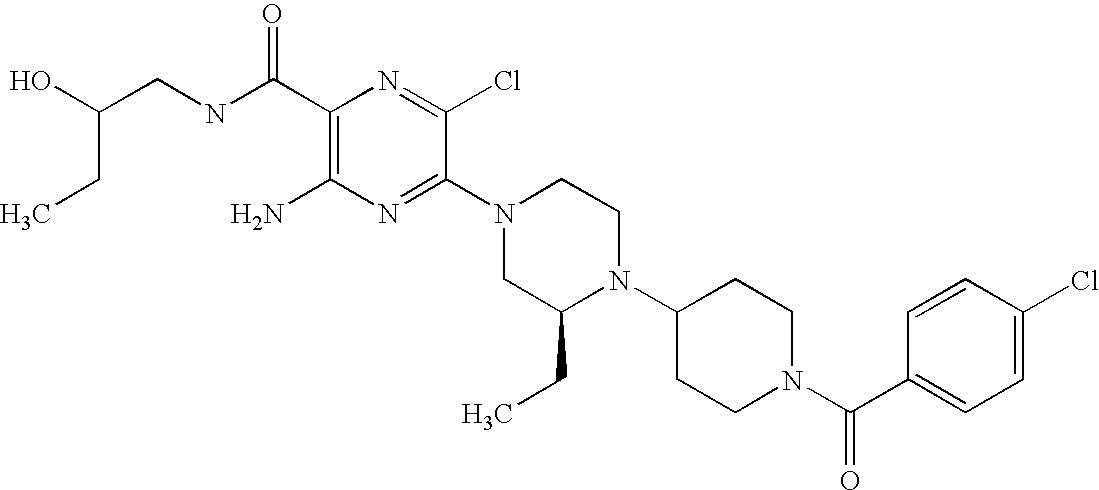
C1(C(NCC(O)CC)=O)=C(N)N=C(N2CC(CC)N(C3CCN(C(C4=CC=C(Cl)C=C4)=O)CC3)CC2)C(Cl)=N1
